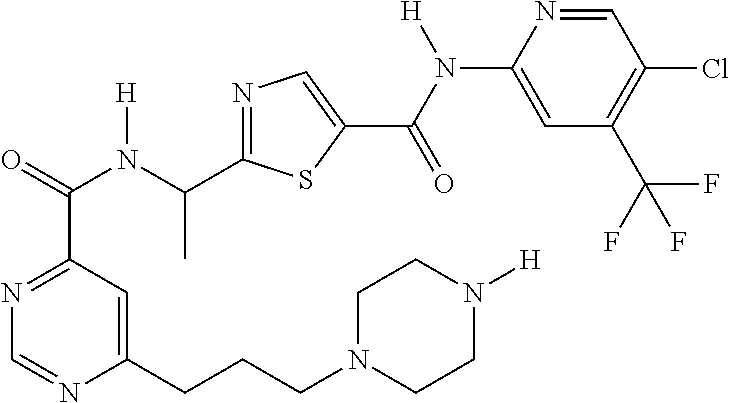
N1=C(C(N(C(C2=NC=C(C(=O)N(C3=CC(C(F)(F)F)=C(Cl)C=N3)[H])S2)C)[H])=O)C=C(CCCN2CCN([H])CC2)N=C1
